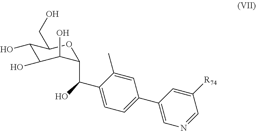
C1(O)C(O)C(O)C(C(C2=CC=C(C3=CN=CC([R74])=C3)C=C2C)O)OC1CO
